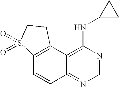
C12=C(C3=C(NC4CC4)N=CN=C3C=C1)CCS2(=O)=O
